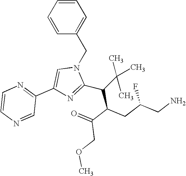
C1=CC=CC(CN2C=C(C3=NC=CN=C3)N=C2C(C(C(=O)COC)CC(CN)F)C(C)(C)C)=C1
